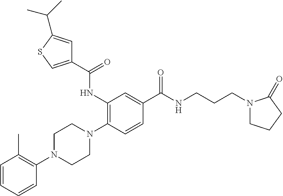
C1=CC=CC(N2CCN(C3=C(NC(C4=CSC(C(C)C)=C4)=O)C=C(C(NCCCN4CCCC4=O)=O)C=C3)CC2)=C1C
